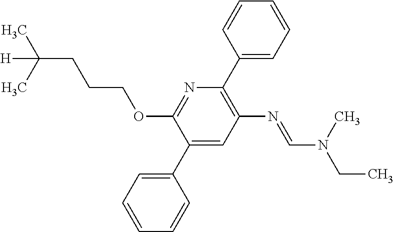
N1=C(OCCCC(C)(C)[H])C(C2=CC=CC=C2)=CC(N=CN(C)CC)=C1C1=CC=CC=C1
